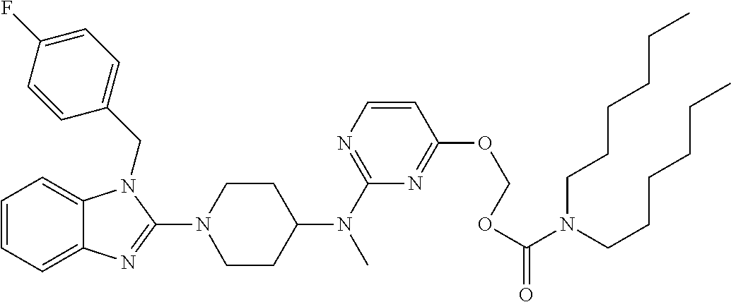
C1=CC=C2C(=C1)N(CC1=CC=C(F)C=C1)C(N1CCC(N(C3=NC=CC(OCOC(=O)N(CCCCCC)CCCCCC)=N3)C)CC1)=N2
